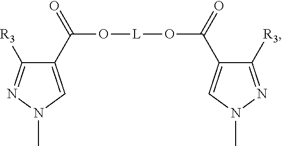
C1(C(=O)O[L]OC(C2=CN(C)N=C2[R3])=O)=CN(C)N=C1[R3]
